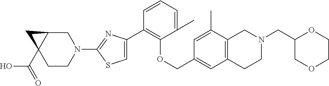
C1(C2=CSC(N3CC4C(C(=O)O)(CC3)C4)=N2)=C(OCC2=CC3=C(C(C)=C2)CN(CC2COCCO2)CC3)C(C)=CC=C1
